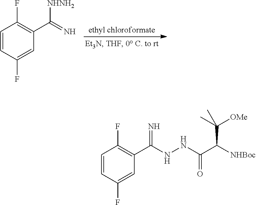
C1=CC(F)=CC(C(=N)[NHNH2])=C1F.C1=CC(F)=CC(C(NNC(C([NHBoc])C(C)([OMe])C)=O)=N)=C1F
